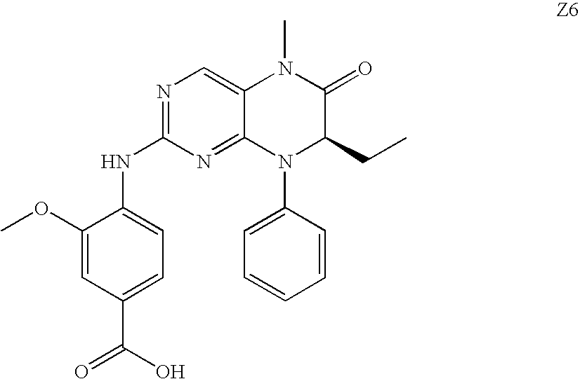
C1(OC)=CC(C(O)=O)=CC=C1NC1=NC=C2C(=N1)N(C1=CC=CC=C1)C(CC)C(=O)N2C
